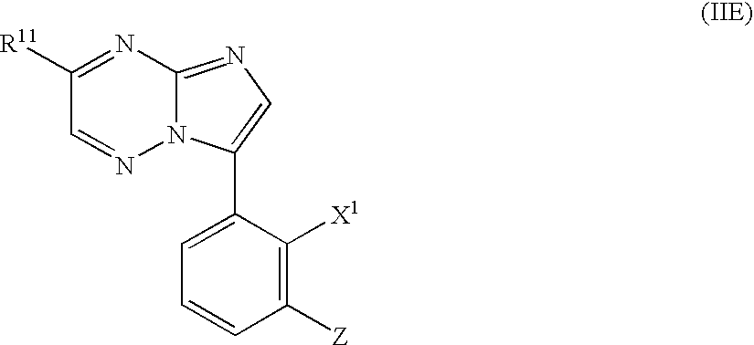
N1=CC([R11])=NC2=NC=C(C3=CC=CC([Z])=C3[X1])N12
